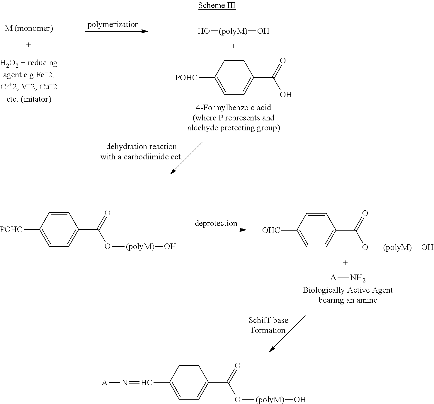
C1=CC([POHC])=CC=C1C(=O)O.O[(polyM)]O.C1=CC([OHC])=CC=C1C(=O)O[(polyM)]O.[A]N.C1=CC([POHC])=CC=C1C(=O)O[(polyM)]O.C1=CC(C=N[A])=CC=C1C(=O)O[(polyM)]O
